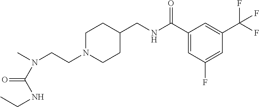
N(CCN1CCC(CNC(C2=CC(F)=CC(C(F)(F)F)=C2)=O)CC1)(C)C(NCC)=O
